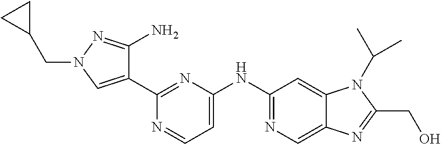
C1(NC2=CC=NC(C3=CN(CC4CC4)N=C3N)=N2)=NC=C2C(=C1)N(C(C)C)C(CO)=N2
